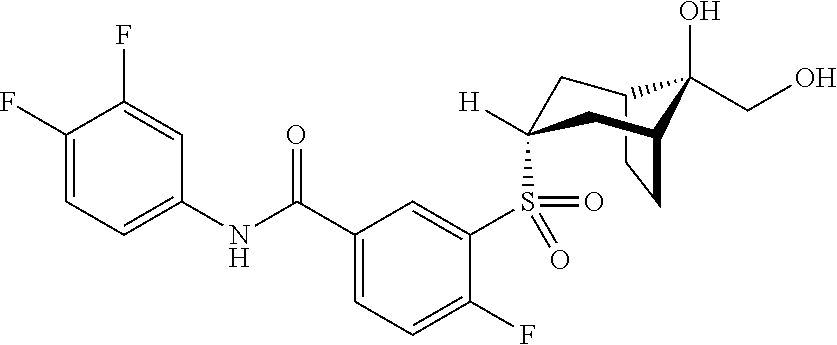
C1(F)=CC=C(NC(C2=CC=C(F)C(S(=O)(=O)C3([H])CC4C(O)(CO)C(CC4)C3)=C2)=O)C=C1F
